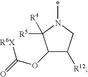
C1(OC(=O)[R6X])C([R12])CN(*)C1([R5])[R4]
